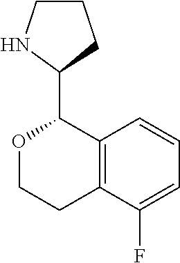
O1CCC2=C(C1C1CCCN1)C=CC=C2F
